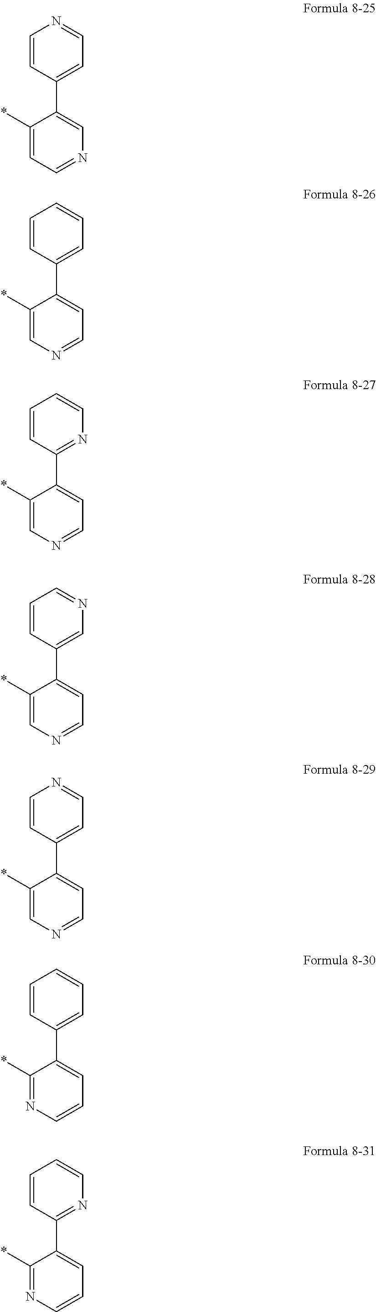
C1(*)=CC=NC=C1C1=CC=NC=C1.C1(*)=CN=CC=C1C1=CC=CC=C1.C1(*)=CN=CC=C1C1=NC=CC=C1.C1(*)=CN=CC=C1C1=CN=CC=C1.C1(*)=CN=CC=C1C1=CC=NC=C1.C1(*)=NC=CC=C1C1=CC=CC=C1.C1(*)=NC=CC=C1C1=NC=CC=C1
